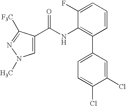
C1=C(C(NC2=C(C3=CC=C(Cl)C(Cl)=C3)C=CC=C2F)=O)C([F3C])=NN1C
